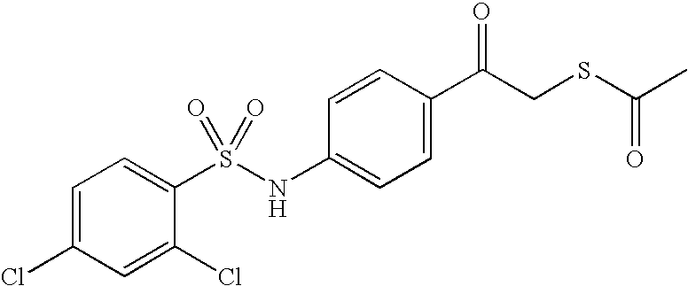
C1=C(C(CSC(C)=O)=O)C=CC(NS(C2=CC=C(Cl)C=C2Cl)(=O)=O)=C1
